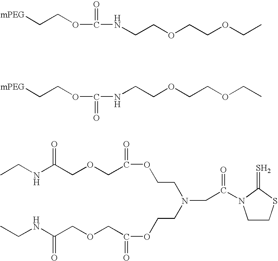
C(OCCOCCNC(OCC[mPEG])=O)C.C(OCCOCCNC(OCC[mPEG])=O)C.C(CN(CCOC(COCC(NCC)=O)=O)CCOC(COCC(NCC)=O)=O)(=O)N1CCSC1=S
